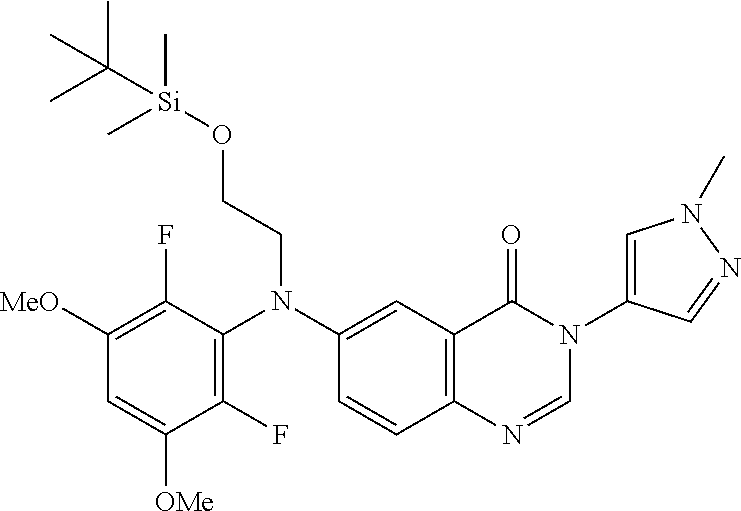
C1(F)=C(N(C2=CC3=C(C=C2)N=CN(C2=CN(C)N=C2)C3=O)CCO[Si](C)(C)C(C)(C)C)C(F)=C([MeO])C=C1[OMe]
